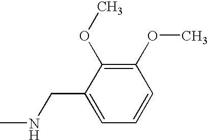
C1(CNC)=CC=CC(OC)=C1OC
